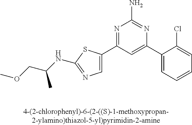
N1=C(C2=CN=C(NC(COC)C)S2)C=C(C2=CC=CC=C2Cl)N=C1N
